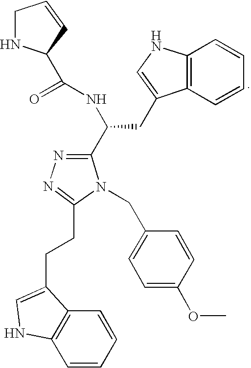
N1(CC2=CC=C(OC)C=C2)C(C(NC(=O)C2NCC=C2)CC2=CNC3=C2C=CC=C3)=NN=C1CCC1=CNC2=C1C=CC=C2
